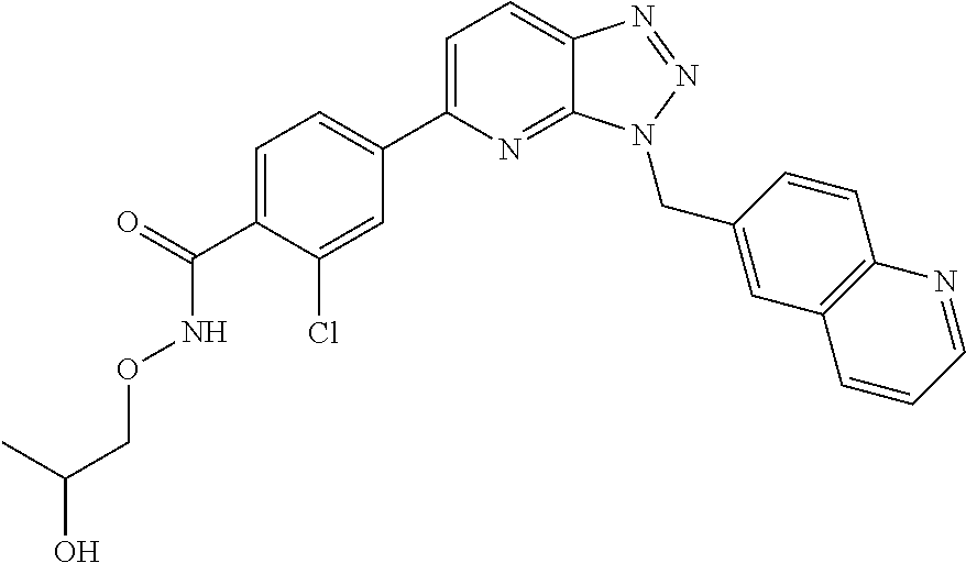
C1=C(C2=CC=C(C(=O)NOCC(O)C)C(Cl)=C2)N=C2C(=C1)N=NN2CC1=CC2=C(C=C1)N=CC=C2
